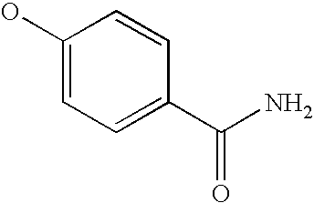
C1=CC(O)=CC=C1C(N)=O
